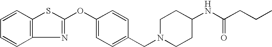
C1=CC2=C(C=C1)SC(OC1=CC=C(CN3CCC(NC(=O)CCC)CC3)C=C1)=N2
